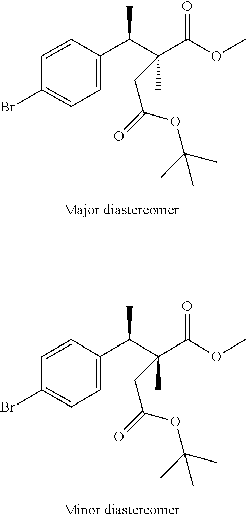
C1=CC(C(C(C(OC)=O)(C)CC(OC(C)(C)C)=O)C)=CC=C1Br.C1=CC(C(C(C(OC)=O)(C)CC(OC(C)(C)C)=O)C)=CC=C1Br
